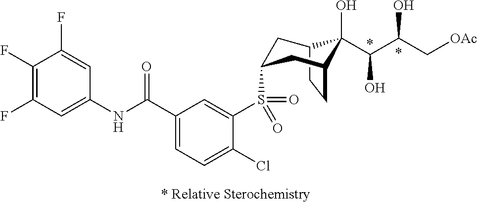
C12CCC(CC(S(C3=CC(C(NC4=CC(F)=C(F)C(F)=C4)=O)=CC=C3Cl)(=O)=O)C1)C2(O)C(C(O)C[OAc])O
